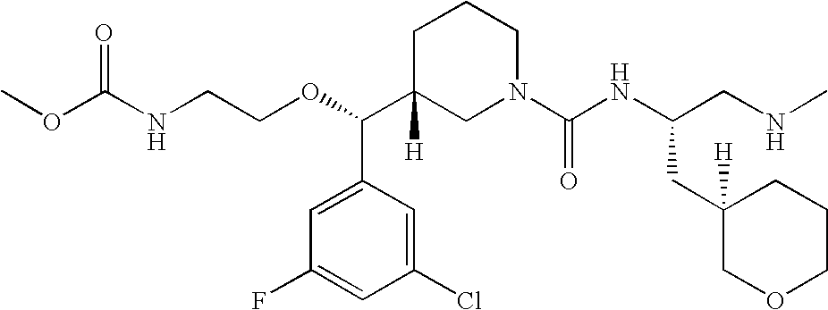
C1C(C(OCCNC(OC)=O)C2=CC(F)=CC(Cl)=C2)([H])CN(C(NC(CNC)CC2([H])COCCC2)=O)CC1
